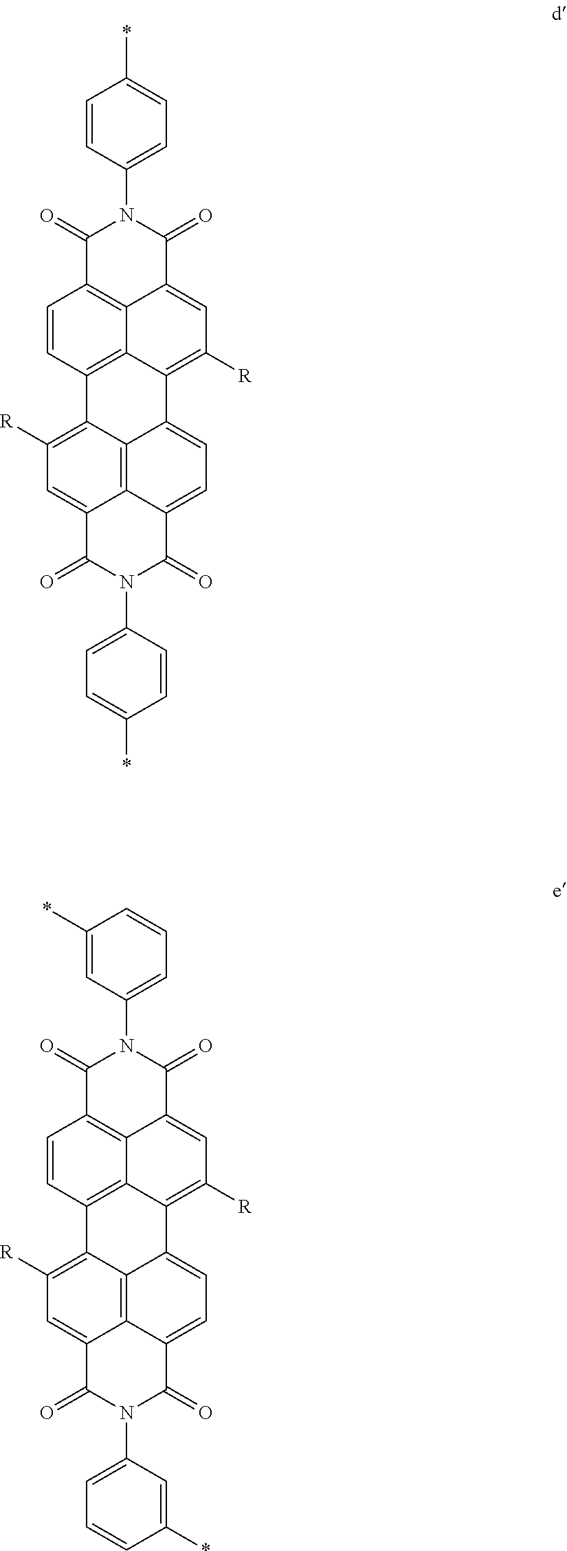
C12=C3C(=C([R])C=C4C3=C(C=C1)C(=O)N(C1=CC=C(*)C=C1)C4=O)C1=CC=C3C4=C1C2=C([R])C=C4C(=O)N(C1=CC=C(*)C=C1)C3=O.C12=C3C(=C([R])C=C4C3=C(C=C1)C(=O)N(C1=CC=CC(*)=C1)C4=O)C1=CC=C3C4=C1C2=C([R])C=C4C(=O)N(C1=CC=CC(*)=C1)C3=O
